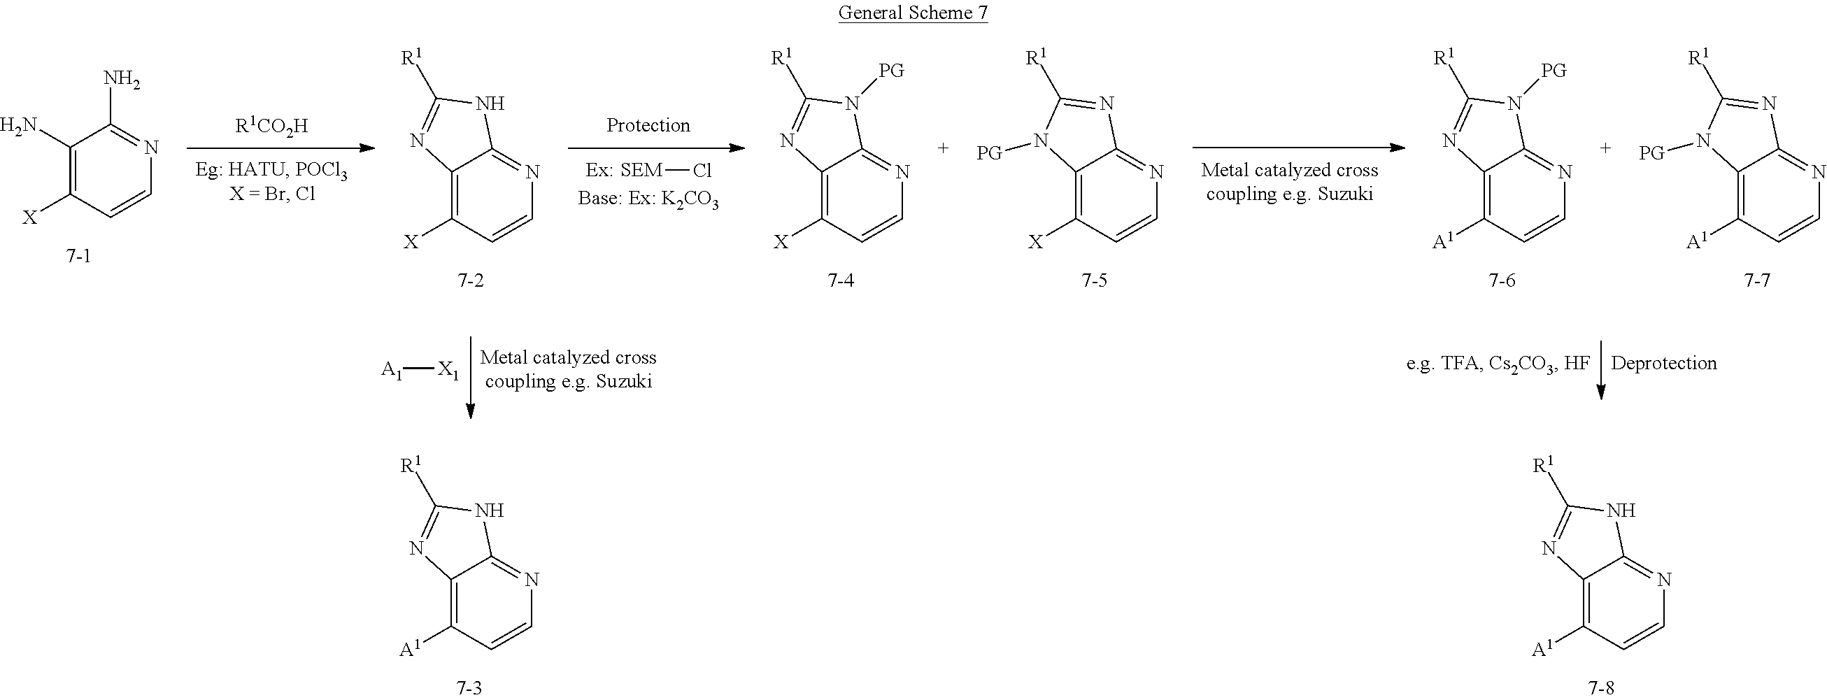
[R1CO2H].C1([X])=C(N)C(N)=NC=C1.C1([X])=C2C(=NC=C1)NC([R1])=N2.[SEM]Cl.C1([X])=C2C(=NC=C1)N=C([R1])N2[PG].C1([A1])=C2C(=NC=C1)N=C([R1])N2[PG].C1([X])=C2C(=NC=C1)N([PG])C([R1])=N2.C1([A1])=C2C(=NC=C1)N([PG])C([R1])=N2.[A1][X1].C1([A1])=C2C(=NC=C1)NC([R1])=N2.C1([A1])=C2C(=NC=C1)NC([R1])=N2
